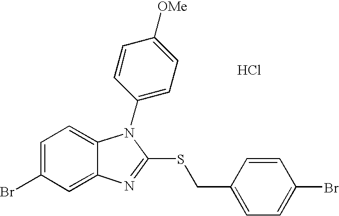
C1=C(Br)C=C2C(=C1)N(C1=CC=C([OMe])C=C1)C(SCC1=CC=C(Br)C=C1)=N2.Cl
